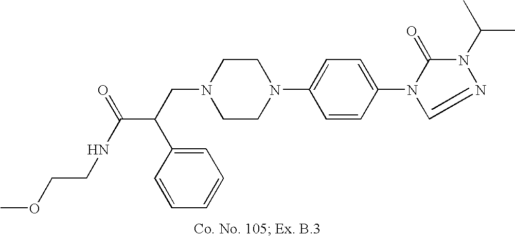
N1(CC(C(NCCOC)=O)C2=CC=CC=C2)CCN(C2=CC=C(N3C(=O)N(C(C)C)N=C3)C=C2)CC1
